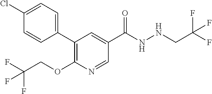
C1(Cl)=CC=C(C2=C(OCC(F)(F)F)N=CC(C(NNCC(F)(F)F)=O)=C2)C=C1
